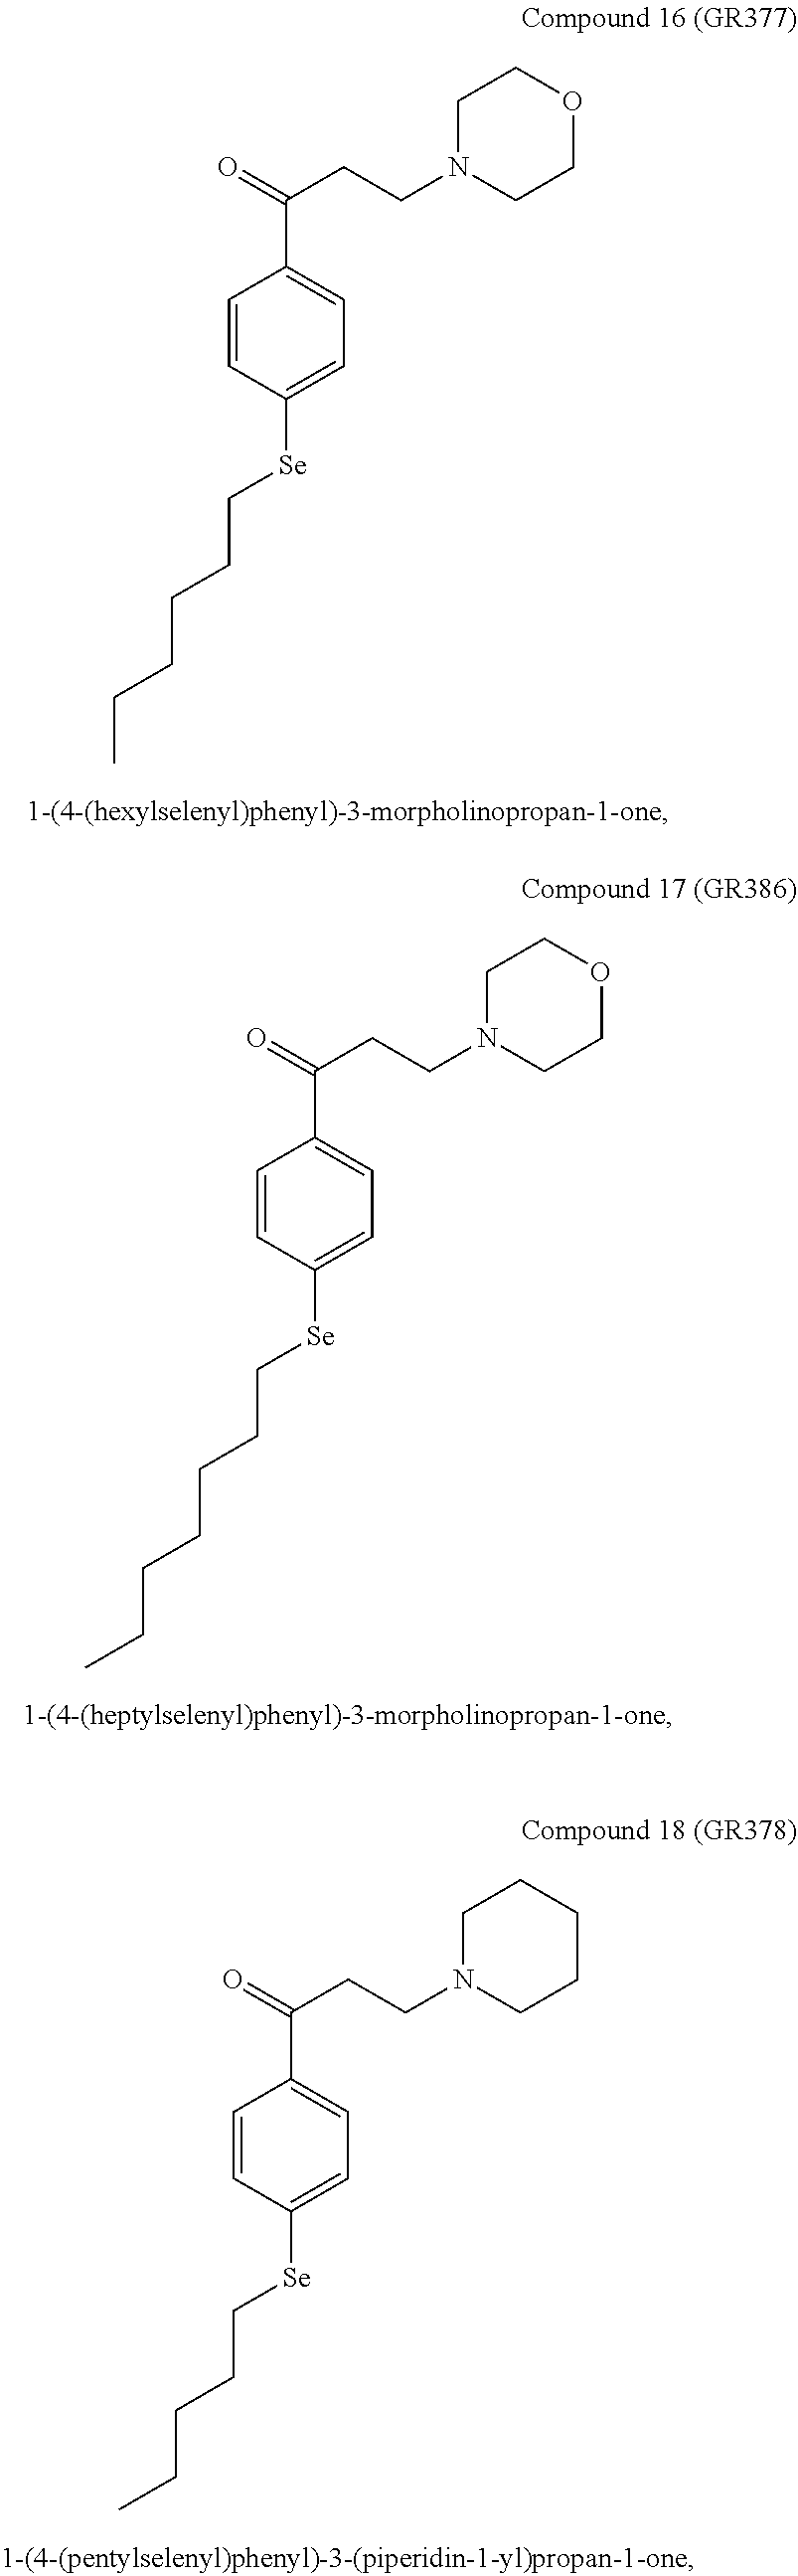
C1=CC([Se]CCCCCC)=CC=C1C(=O)CCN1CCOCC1.C1=CC([Se]CCCCCCC)=CC=C1C(=O)CCN1CCOCC1.C1=CC([Se]CCCCC)=CC=C1C(=O)CCN1CCCCC1
